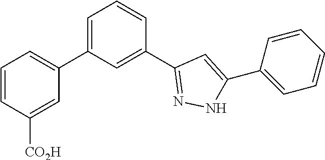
C1=C(C2=CC=CC([CO2H])=C2)C=C(C2=NNC(C3=CC=CC=C3)=C2)C=C1
